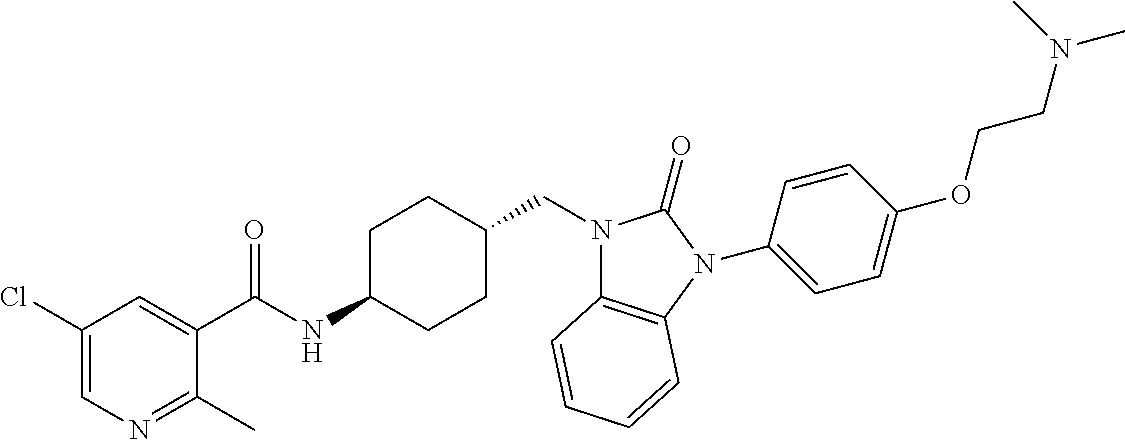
C1(C(NC2CCC(CN3C4=C(N(C5=CC=C(OCCN(C)C)C=C5)C3=O)C=CC=C4)CC2)=O)=CC(Cl)=CN=C1C
